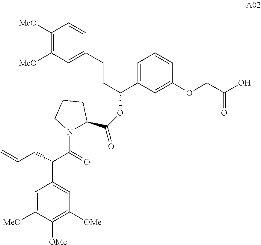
N1(C(=O)C(C2=CC([OMe])=C([OMe])C([MeO])=C2)CC=C)C(C(=O)OC(C2=CC=CC(OCC(O)=O)=C2)CCC2=CC([MeO])=C([MeO])C=C2)CCC1
